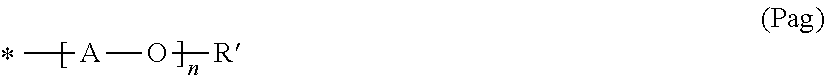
C[A]O[R]
